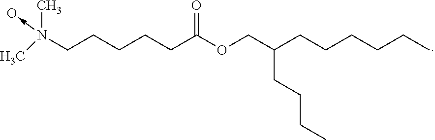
N(CCCCCC(OCC(CCCCCC)CCCC)=O)(C)(->O)C
